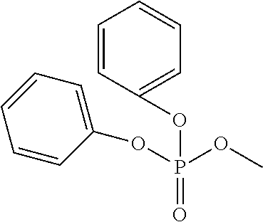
C1=CC(OP(=O)(OC)OC2=CC=CC=C2)=CC=C1
